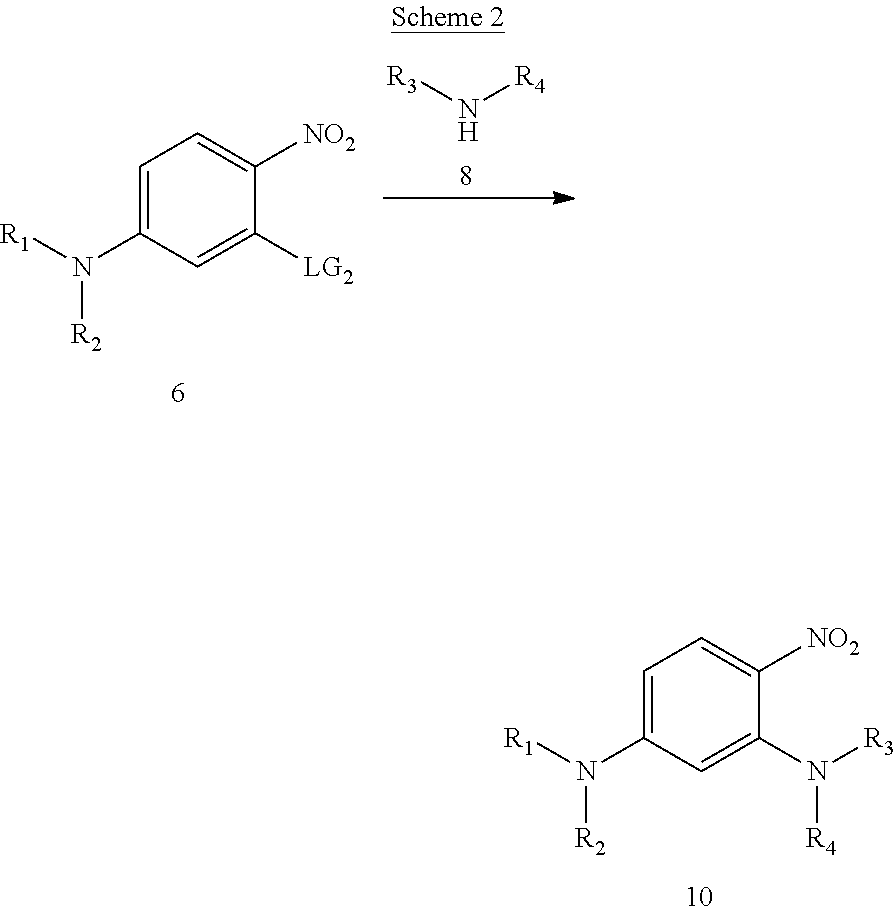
[R3]N[R4].C1=C(N([R1])[R2])C=C([LG2])C([NO2])=C1.C1=C(N([R1])[R2])C=C(N([R3])[R4])C([NO2])=C1
